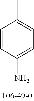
CC1=CC=C(N)C=C1
